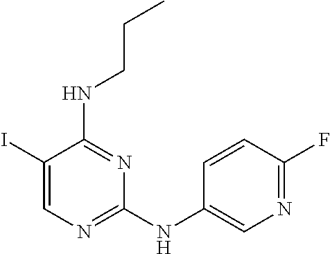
C1(I)=CN=C(NC2=CN=C(F)C=C2)N=C1NCCC
